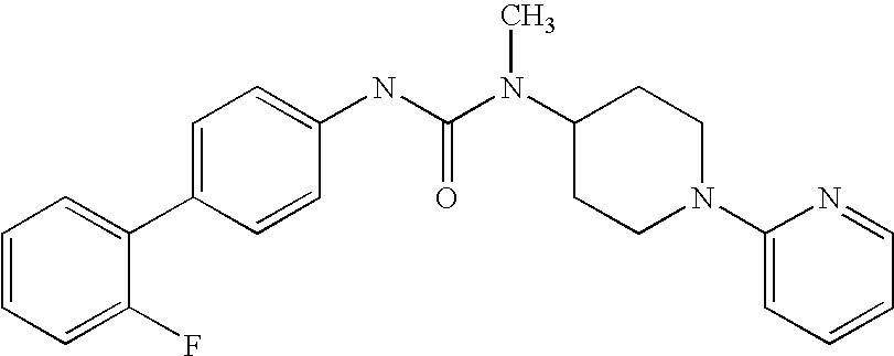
C1=CC=C(F)C(C2=CC=C(NC(N(C3CCN(C4=CC=CC=N4)CC3)C)=O)C=C2)=C1
